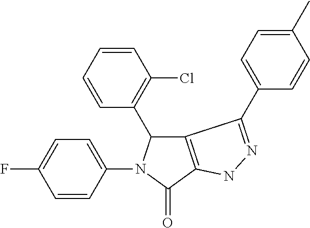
C12=C(C(=O)N(C3=CC=C(F)C=C3)C1C1=C(Cl)C=CC=C1)NN=C2C1=CC=C(C)C=C1
